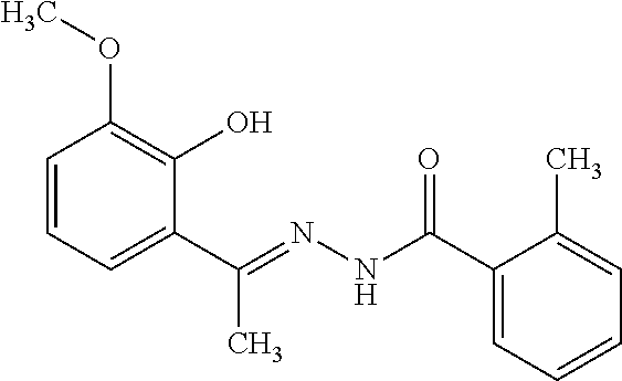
C1=CC=C(C(=NNC(C2=CC=CC=C2C)=O)C)C(O)=C1OC
